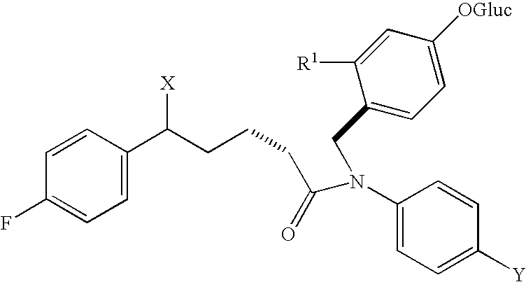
C1=CC(C(CCCC(N(C2=CC=C([Y])C=C2)CC2=CC=C([OGluc])C=C2[R1])=O)[X])=CC=C1F
